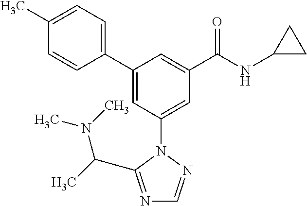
C1(C2=CC(N3N=CN=C3C(C)N(C)C)=CC(C(NC3CC3)=O)=C2)=CC=C(C)C=C1
